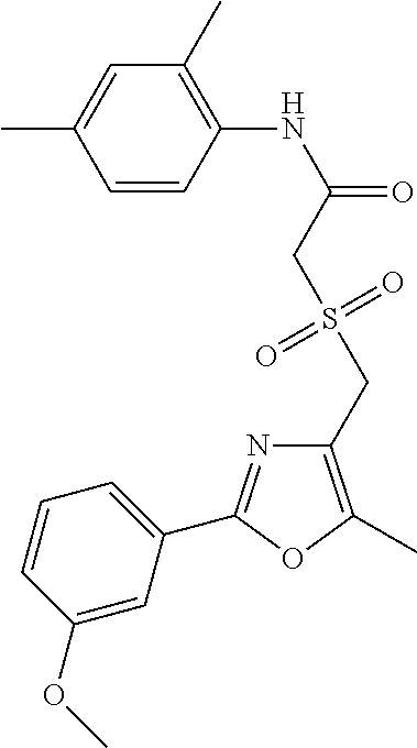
C1=CC(NC(=O)CS(CC2=C(C)OC(C3=CC=CC(OC)=C3)=N2)(=O)=O)=C(C)C=C1C
